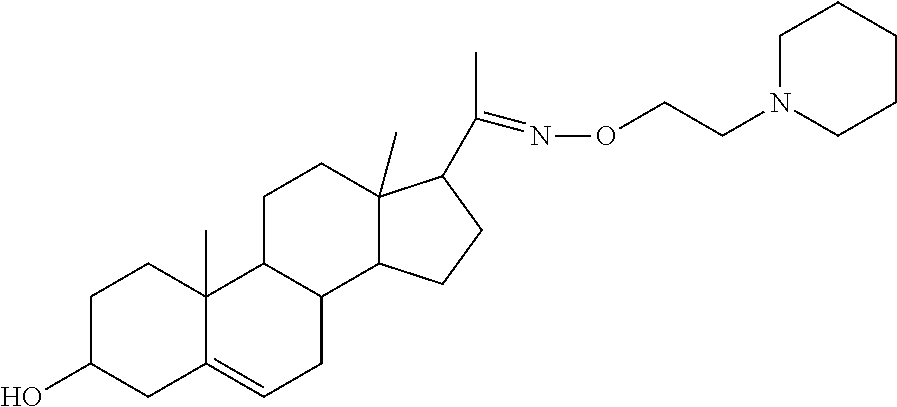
C1C(O)CC2=CCC3C(C2(C)C1)CCC1(C)C3CCC1C(C)=NOCCN1CCCCC1
